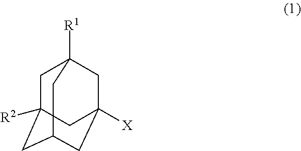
C1C2([R2])CC3CC([X])(CC1([R1])C3)C2
